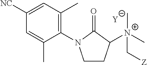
[Y].C1CC([N+](C[Z])(C)C)C(=O)N1C1=C(C)C=C([NC])C=C1C
